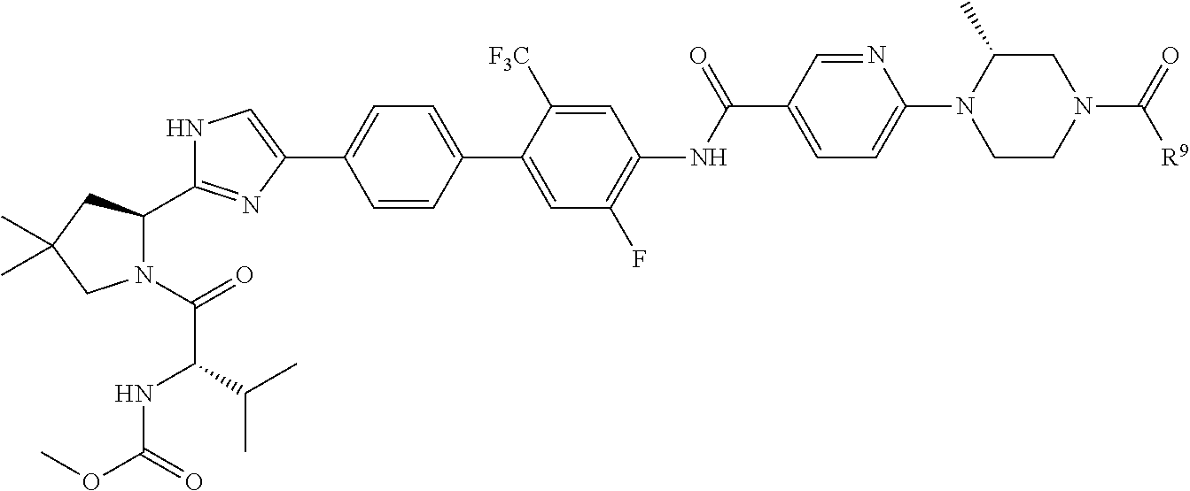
N1C=C(C2=CC=C(C3=CC(F)=C(NC(C4=CC=C(N5CCN(C(=O)[R9])CC5C)N=C4)=O)C=C3[F3C])C=C2)N=C1C1N(C(=O)C(NC(OC)=O)C(C)C)CC(C)(C)C1
